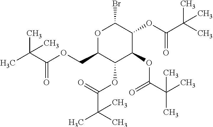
O1C(COC(=O)C(C)(C)C)C(OC(=O)C(C)(C)C)C(OC(=O)C(C)(C)C)C(OC(=O)C(C)(C)C)C1Br
